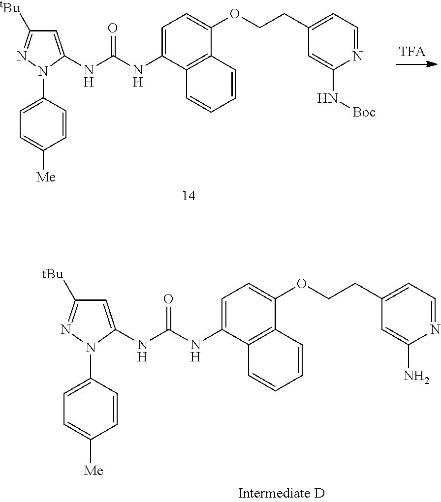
C1=C(NC(NC2=CC([tBu])=NN2C2=CC=C([Me])C=C2)=O)C2=C(C(OCCC3=CC=NC(N)=C3)=C1)C=CC=C2.C1=C(NC(=O)NC2=CC([tBu])=NN2C2=CC=C([Me])C=C2)C2=C(C(OCCC3=CC=NC(N[Boc])=C3)=C1)C=CC=C2
